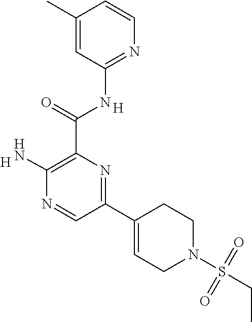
[H].C(C1=C(N)N=CC(C2=CCN(S(CC)(=O)=O)CC2)=N1)(=O)NC1=NC=CC(C)=C1.[H]
